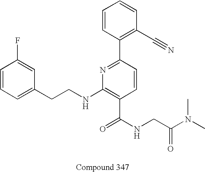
C1=CC=C(CCNC2=C(C(NCC(=O)N(C)C)=O)C=CC(C3=C(C#N)C=CC=C3)=N2)C=C1F
